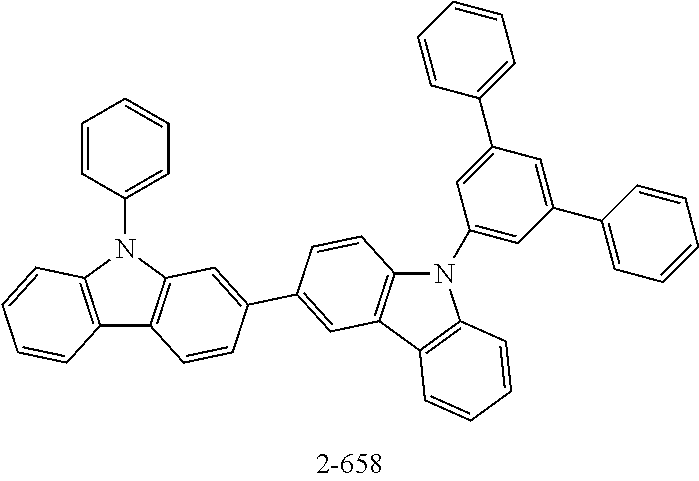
C1=CC(N2C3=C(C4=C2C=C(C2=CC5=C(N(C6=CC(C7=CC=CC=C7)=CC(C7=CC=CC=C7)=C6)C6=C5C=CC=C6)C=C2)C=C4)C=CC=C3)=CC=C1
